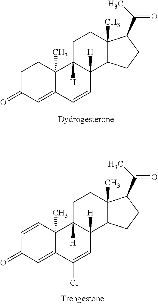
C1C(=O)C=C2C(C)(C1)C1([H])C([H])(C=C2)C2C(C)(CC1)C(C(C)=O)CC2.C1=CC2(C)C(=CC1=O)C(Cl)=CC1([H])C2([H])CCC2(C)C1CCC2C(C)=O
